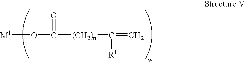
[M1]OC([(CH2)n]C(=C)[R1])=O
